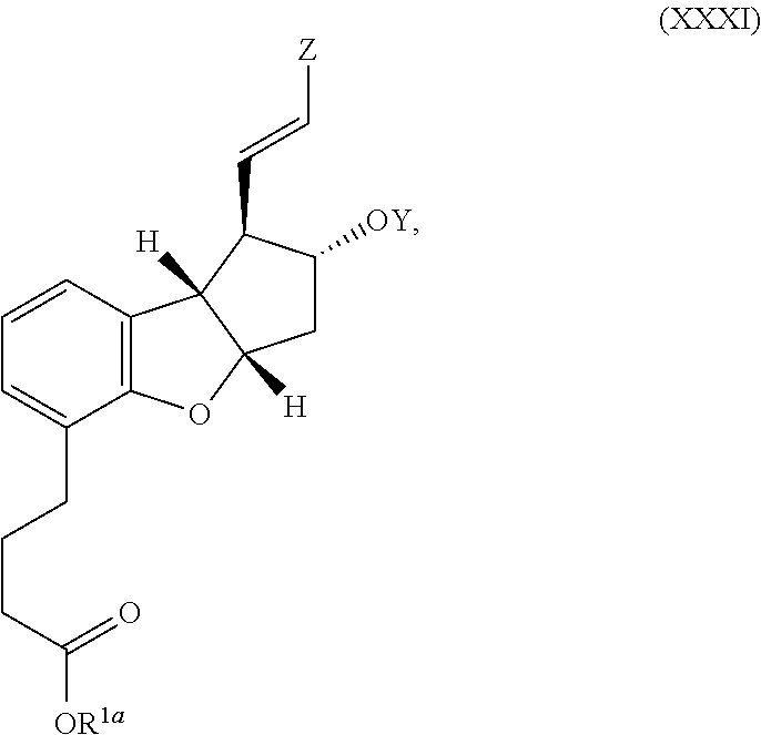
C12=C(C=CC=C1CCCC(=O)[OR1a])C1([H])C([H])(O2)CC([OY])C1C=C[Z]
